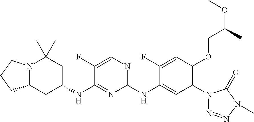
N12C(CC(NC3=NC(NC4=CC(N5N=NN(C)C5=O)=C(OCC(OC)C)C=C4F)=NC=C3F)CC1(C)C)CCC2
